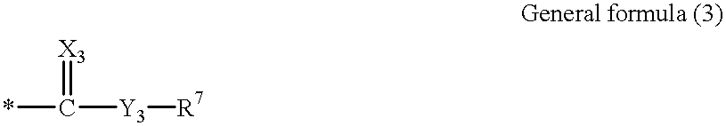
*C([Y3][R7])=[X3]
